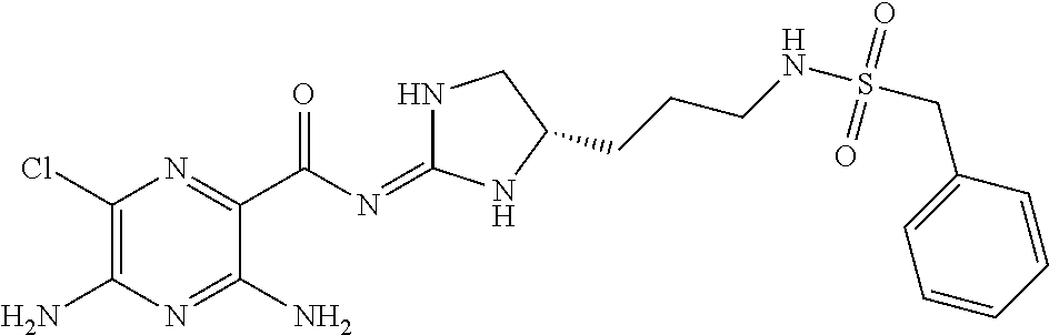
C1(Cl)=C(N)N=C(N)C(C(N=C2NCC(CCCNS(CC3=CC=CC=C3)(=O)=O)N2)=O)=N1
